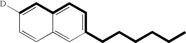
C1=C2C(=CC(CCCCCC)=C1)C=CC([D])=C2
